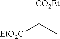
[EtO2C]C(C)[CO2Et]
